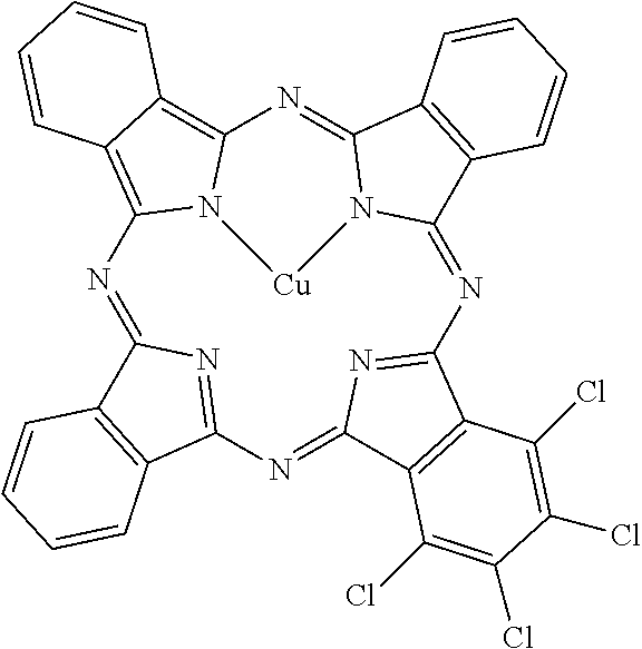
N1=C2N=C(N=C3N=C(N=C4N5C(=NC6=C7C(=C1N6[Cu]5)C=CC=C7)C1=C4C=CC=C1)C1=C3C(Cl)=C(Cl)C(Cl)=C1Cl)C1=C2C=CC=C1
